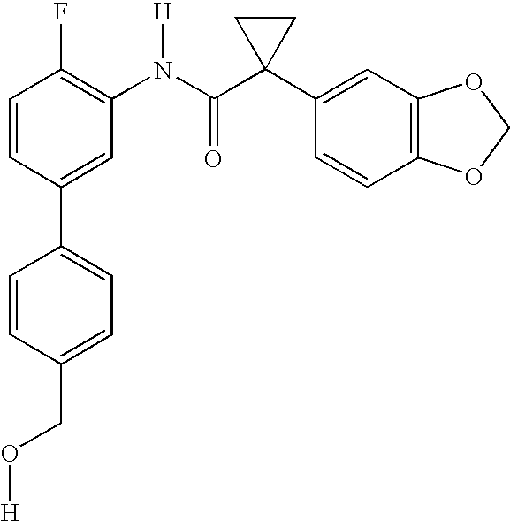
C1=CC(C2=CC=C(CO[H])C=C2)=CC(N(C(C2(C3=CC4=C(C=C3)OCO4)CC2)=O)[H])=C1F
